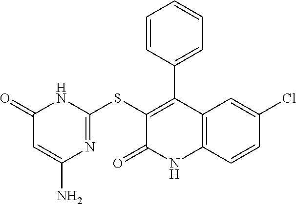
C1(SC2=NC(N)=CC(=O)N2)=C(C2=CC=CC=C2)C2=C(NC1=O)C=CC(Cl)=C2
